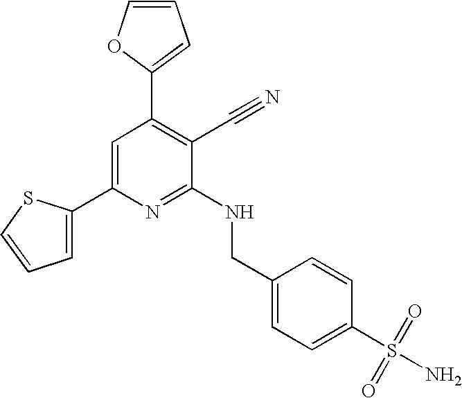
C1(C2=CC=CS2)=CC(C2=CC=CO2)=C(C#N)C(NCC2=CC=C(S(N)(=O)=O)C=C2)=N1
